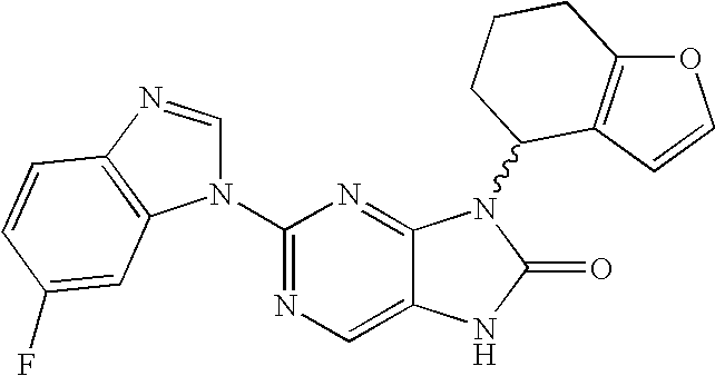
C12=CN=C(N3C=NC4=C3C=C(F)C=C4)N=C1N(C1C3=C(OC=C3)CCC1)C(=O)N2
